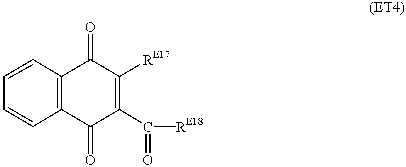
C1=CC=CC2=C1C(=O)C([RE17])=C(C([RE18])=O)C2=O
